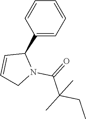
C1=CC(C2C=CCN2C(=O)C(C)(CC)C)=CC=C1
